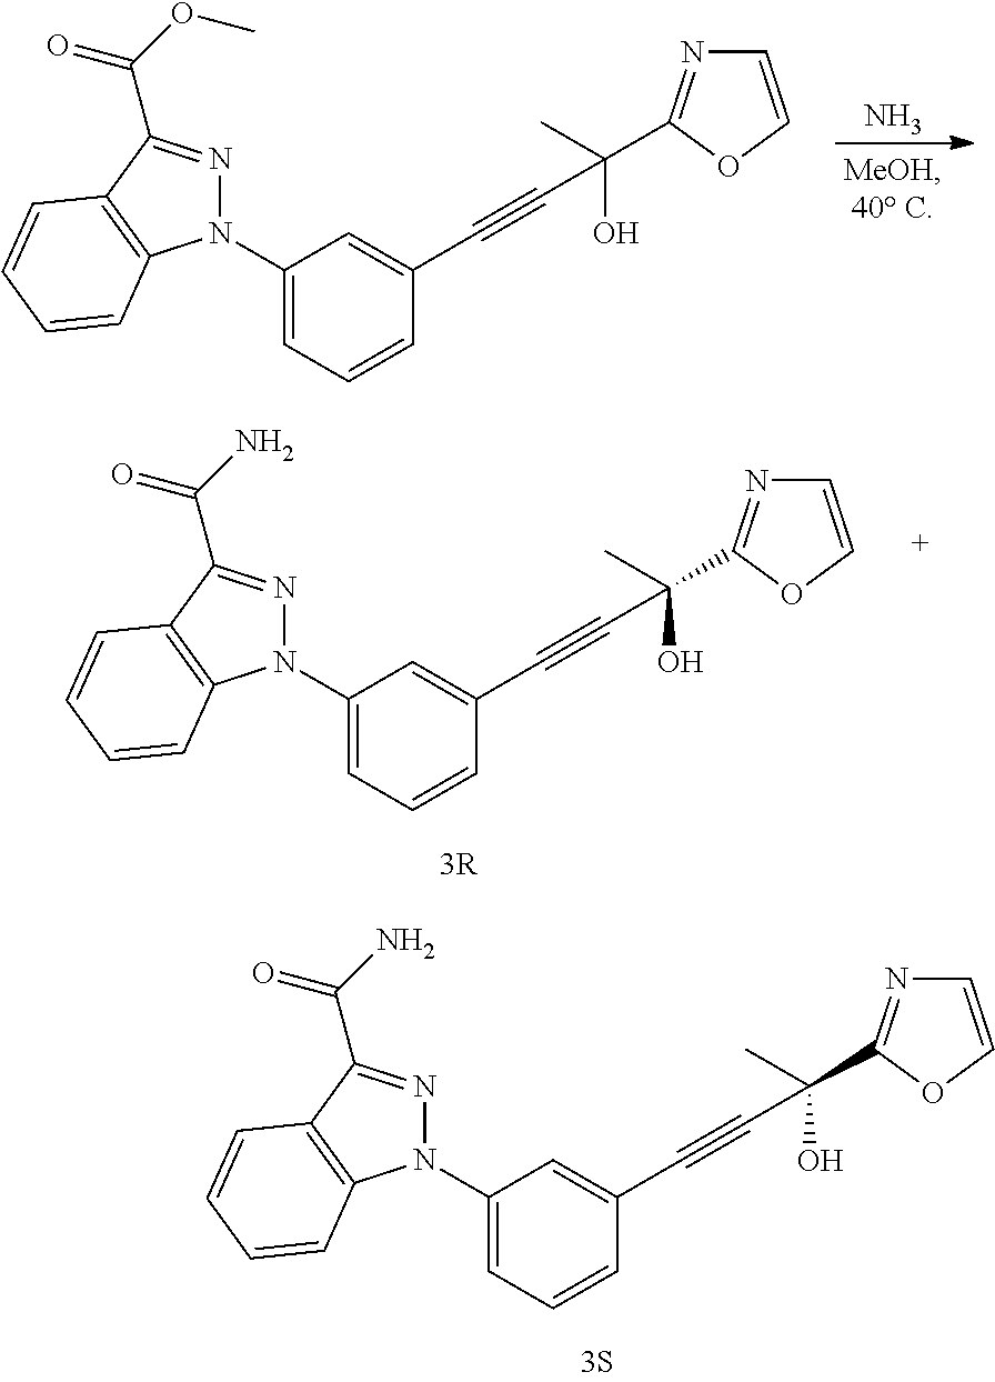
N.C1(N2N=C(C(=O)OC)C3=C2C=CC=C3)=CC=CC(C#CC(C)(O)C2=NC=CO2)=C1.C1(N2N=C(C(=O)N)C3=C2C=CC=C3)=CC=CC(C#CC(C)(O)C2=NC=CO2)=C1.C1(N2N=C(C(=O)N)C3=C2C=CC=C3)=CC=CC(C#CC(C)(O)C2=NC=CO2)=C1
